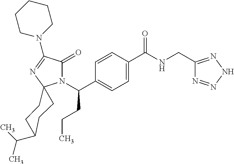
C1=C(C(=O)NCC2=NNN=N2)C=CC(C(N2C(=O)C(N3CCCCC3)=NC23CCC(C(C)C)CC3)CCC)=C1
